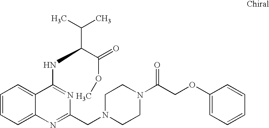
C1=CC=C2C(=C1)C(NC(C(C)C)C(=O)OC)=NC(CN1CCN(C(COC3=CC=CC=C3)=O)CC1)=N2
